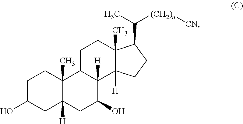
C1C(O)CC2([H])C(C)(C1)C1C([H])(C(O)C2)C2([H])C(C)(CC1)C(C(C)[(CH2)n][CN])CC2
